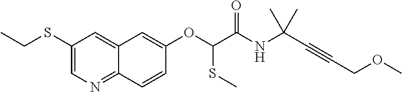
C1(SCC)=CN=C2C(=C1)C=C(OC(C(NC(C#CCOC)(C)C)=O)SC)C=C2
